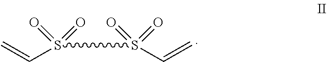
C=CS(=O)(=O)S(=O)(=O)C=C
